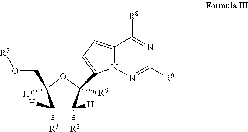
C1([H])([R3])C([R2])([H])C([R6])(C2=CC=C3N2N=C([R9])N=C3[R8])OC1([H])CO[R7]
